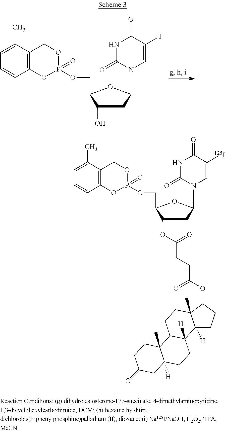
C1(OC(CCC(OC2C3(C)C([H])(CC2)C2([H])C(CC3)C3(C)C([H])(CC2)CC(=O)CC3)=O)=O)CC(N2C=C([125I])C(=O)NC2=O)OC1COP1(=O)OCC2=C(O1)C=CC=C2C.C1(O)CC(N2C=C(I)C(=O)NC2=O)OC1COP1(=O)OCC2=C(O1)C=CC=C2C
